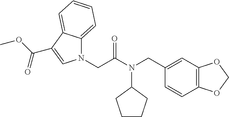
N1(CC(=O)N(CC2=CC3=C(C=C2)OCO3)C2CCCC2)C2=CC=CC=C2C(C(OC)=O)=C1
